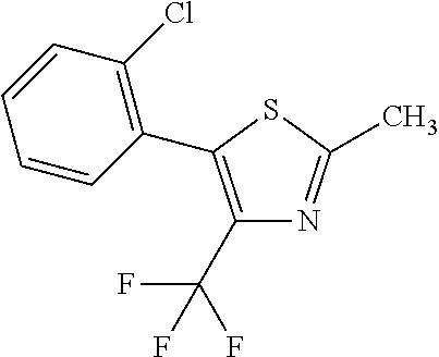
C1(C(F)(F)F)=C(C2=C(Cl)C=CC=C2)SC(C)=N1
